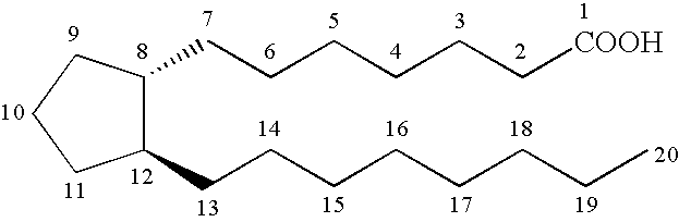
C1(CCCCCC[COOH])C(CCCCCCCC)CCC1
